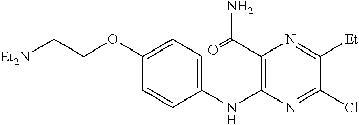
C1(OCC[Et2N])=CC=C(NC2=C(C(=O)N)N=C([Et])C(Cl)=N2)C=C1
